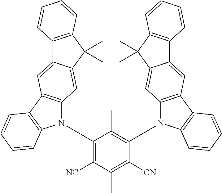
C12=C(C(C)(C)C3=CC4=C(C=C13)C1=C(N4C3=C([NC])C(C)=C([CN])C(N4C5=C(C=C6C7=C(C(C)(C)C6=C5)C=CC=C7)C5=C4C=CC=C5)=C3C)C=CC=C1)C=CC=C2
